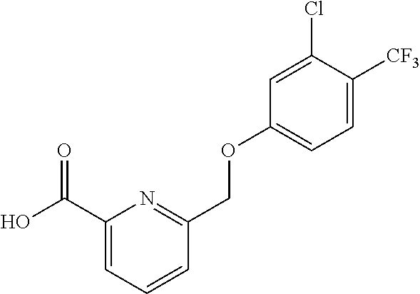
C1(C(O)=O)=CC=CC(COC2=CC=C([CF3])C(Cl)=C2)=N1
